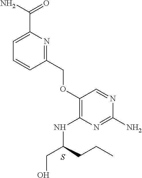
C1(N)=NC(NC(CO)CCC)=C(OCC2=NC(C(N)=O)=CC=C2)C=N1.S
